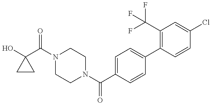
C1(O)(C(N2CCN(C(C3=CC=C(C4=C(C(F)(F)F)C=C(Cl)C=C4)C=C3)=O)CC2)=O)CC1
